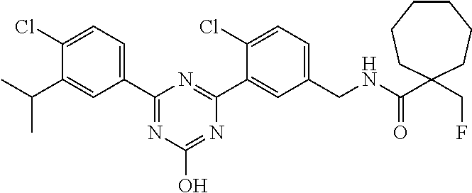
C1(CNC(C2(CF)CCCCCC2)=O)=CC=C(Cl)C(C2=NC(C3=CC=C(Cl)C(C(C)C)=C3)=NC(O)=N2)=C1
